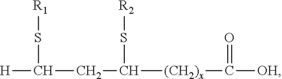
[H]C(S[R1])CC(S[R2])[(CH2)x]C(=O)[OH]
